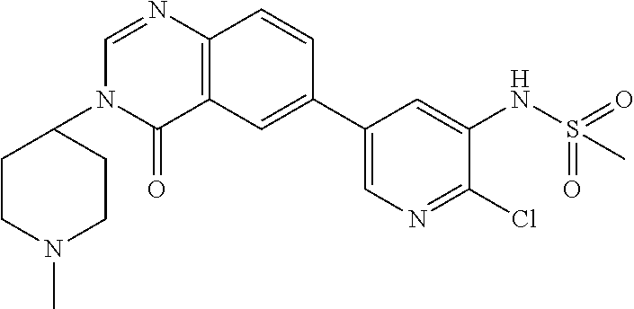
C12=C(C=CC(C3=CN=C(Cl)C(NS(=O)(=O)C)=C3)=C1)N=CN(C1CCN(C)CC1)C2=O
